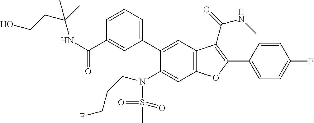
C1=CC(C2=C(C(=O)NC)C3=C(C=C(N(S(=O)(=O)C)CCCF)C(C4=CC=CC(C(NC(CCO)(C)C)=O)=C4)=C3)O2)=CC=C1F
